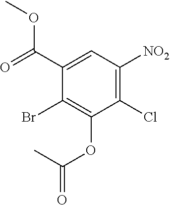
C1(C(=O)OC)=CC([NO2])=C(Cl)C(OC(=O)C)=C1Br
